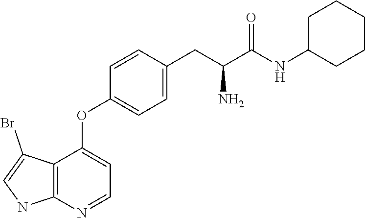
C1(OC2=CC=NC3=C2C(Br)=CN3)=CC=C(CC(C(=O)NC2CCCCC2)N)C=C1
